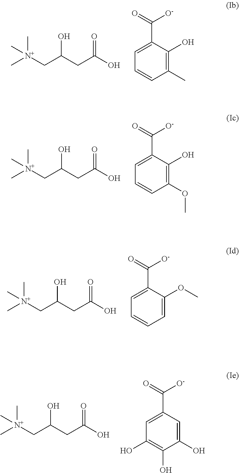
OC(CC(O)=O)C[N+](C)(C)C.C1=C(C(=O)[O-])C(O)=C(C)C=C1.OC(CC(O)=O)C[N+](C)(C)C.C1=C(C(=O)[O-])C(O)=C(OC)C=C1.OC(CC(O)=O)C[N+](C)(C)C.C1=C(C(=O)[O-])C(OC)=CC=C1.OC(CC(O)=O)C[N+](C)(C)C.C1=C(C(=O)[O-])C=C(O)C(O)=C1O
